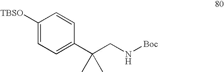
C1([TBSO])=CC=C(C(CN[Boc])(C)C)C=C1
